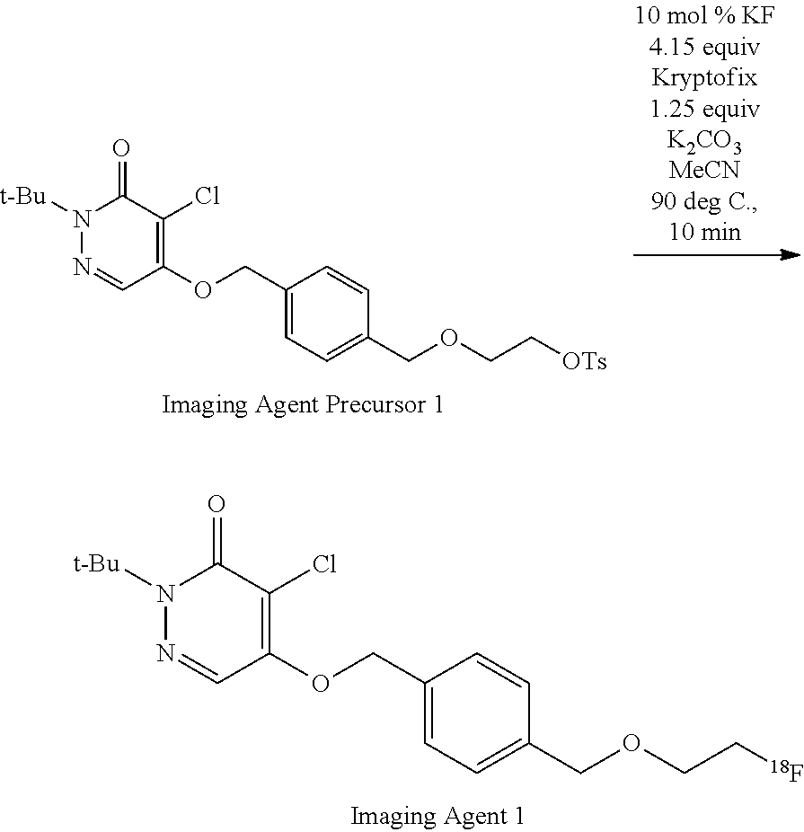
C1(OCC2=CC=C(COCC[OTs])C=C2)=C(Cl)C(=O)N([t-Bu])N=C1.C1(OCC2=CC=C(COCC[18F])C=C2)=C(Cl)C(=O)N([t-Bu])N=C1
